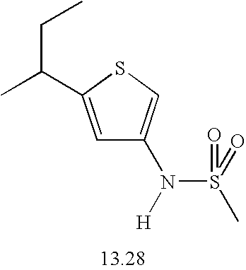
CC(CC)C1=CC(N([H])S(C)(=O)=O)=CS1
